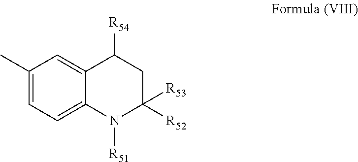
C1(C)=CC=C2C(=C1)C([R54])CC([R52])([R53])N2[R51]
